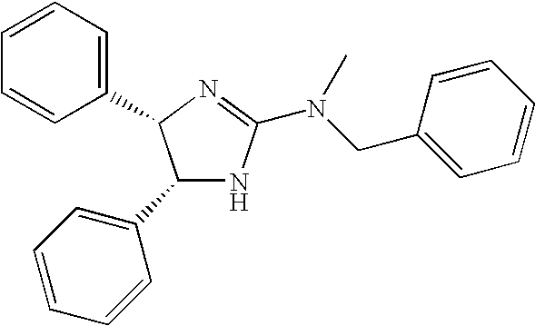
C1(C2=CC=CC=C2)NC(N(CC2=CC=CC=C2)C)=NC1C1=CC=CC=C1
